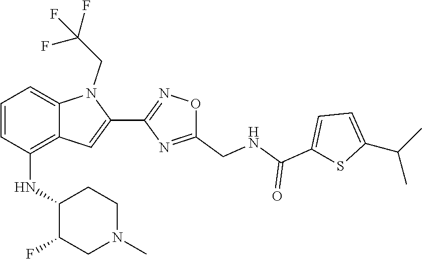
C1=C(C(C)C)SC(C(=O)NCC2=NC(C3=CC4=C(NC5C(F)CN(C)CC5)C=CC=C4N3CC(F)(F)F)=NO2)=C1
